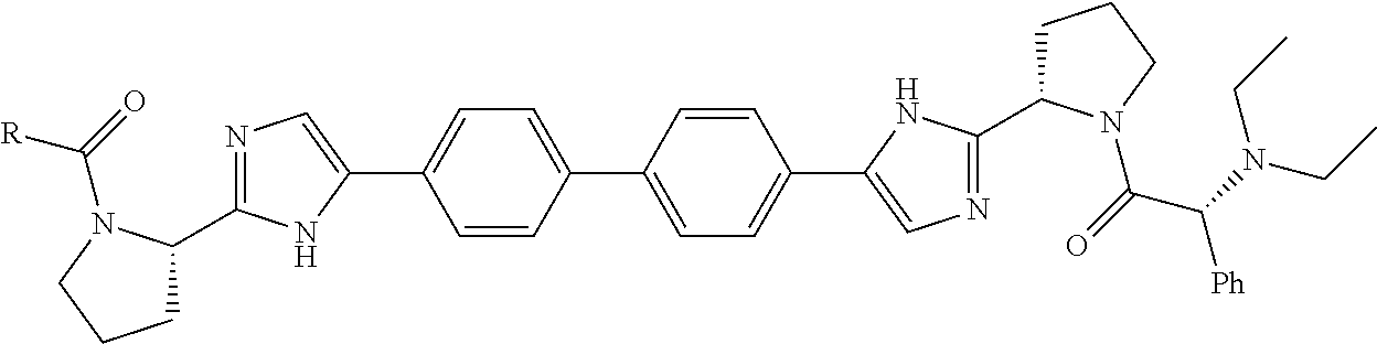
C1C(C2=NC=C(C3=CC=C(C4=CC=C(C5=CN=C(C6CCCN6C(C([Ph])N(CC)CC)=O)N5)C=C4)C=C3)N2)N(C([R])=O)CC1
